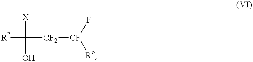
[R7]C([X])(O)[CF2][CF]([R6])F
